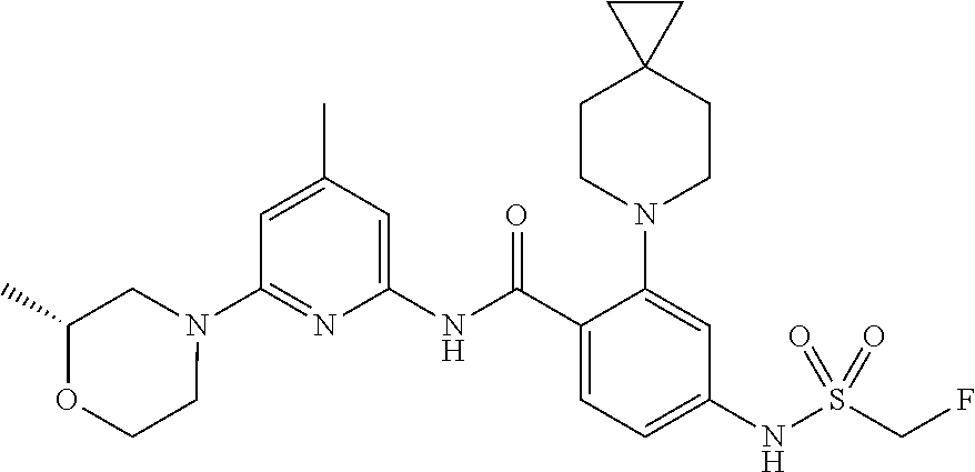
N1(C2=NC(NC(C3=CC=C(NS(CF)(=O)=O)C=C3N3CCC4(CC3)CC4)=O)=CC(C)=C2)CC(C)OCC1
